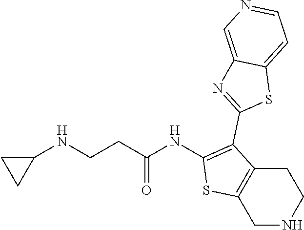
C1(NC(CCNC2CC2)=O)=C(C2=NC3=CN=CC=C3S2)C2=C(S1)CNCC2
